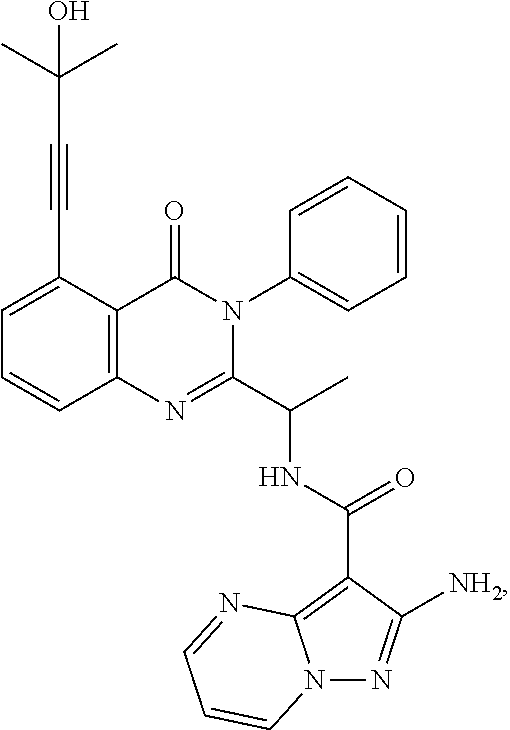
C1=C(C#CC(C)(C)O)C2=C(C=C1)N=C(C(C)NC(=O)C1=C3N(N=C1[NH2])C=CC=N3)N(C1=CC=CC=C1)C2=O
